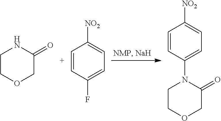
C1COCC(=O)N1.C1=CC(F)=CC=C1[NO2].C1=CC(N2CCOCC2=O)=CC=C1[NO2]
